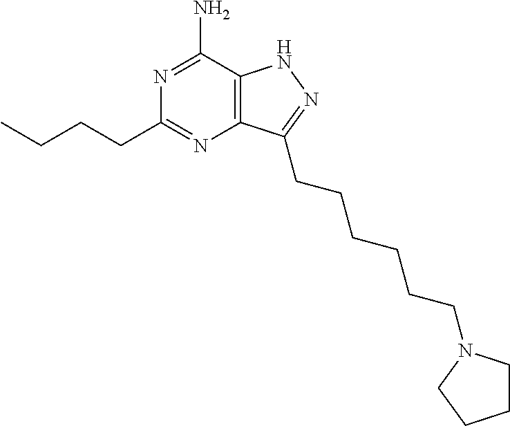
C12=C(C(N)=NC(CCCC)=N1)NN=C2CCCCCCN1CCCC1
